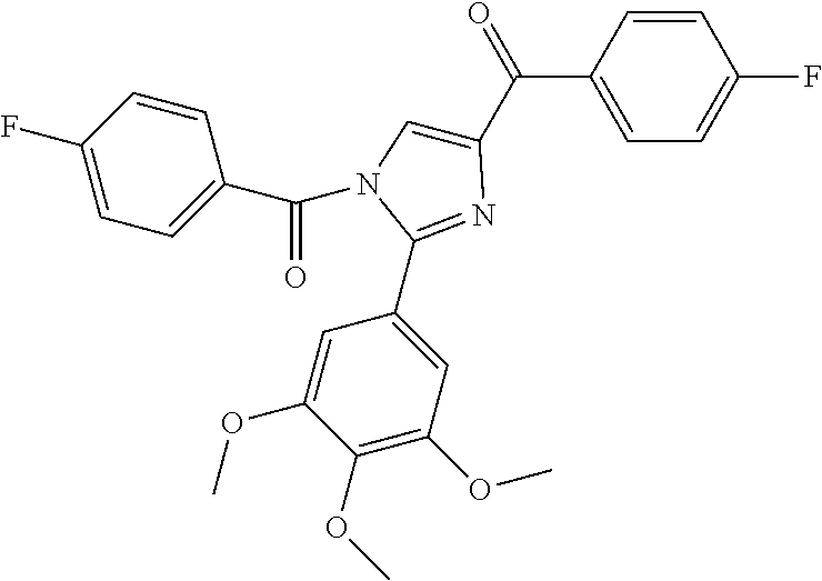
C1=CC(C(=O)C2=CN(C(=O)C3=CC=C(F)C=C3)C(C3=CC(OC)=C(OC)C(OC)=C3)=N2)=CC=C1F
